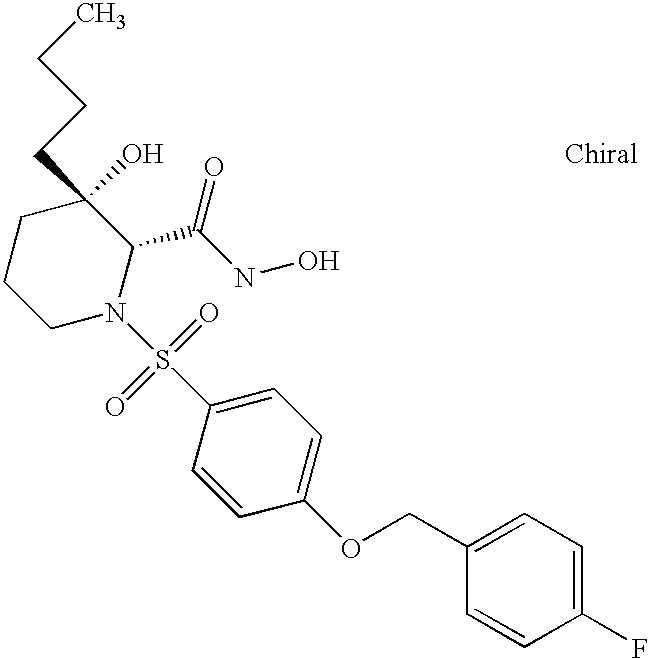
C1CCN(S(C2=CC=C(OCC3=CC=C(F)C=C3)C=C2)(=O)=O)C(C(NO)=O)C1(O)CCCC
